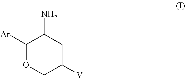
C1([Ar])OCC([V])CC1N
